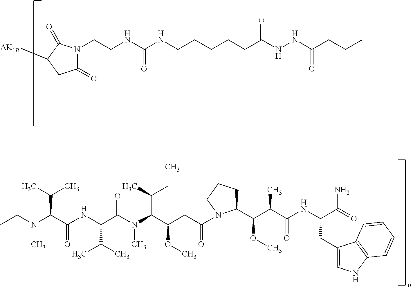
N1(CCNC(NCCCCCC(NNC(CCC)=O)=O)=O)C(=O)C([AK1B])CC1=O.C1(C(OC)C(C(=O)NC(C(=O)N)CC2=CNC3=C2C=CC=C3)C)CCCN1C(=O)CC(C(N(C(C(NC(C(N(CC)C)C(C)C)=O)C(C)C)=O)C)C(CC)C)OC
